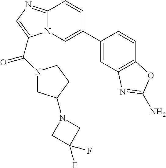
C1(C2=CN3C(=NC=C3C(=O)N3CC(N4CC(F)(F)C4)CC3)C=C2)=CC2=C(C=C1)OC(N)=N2
